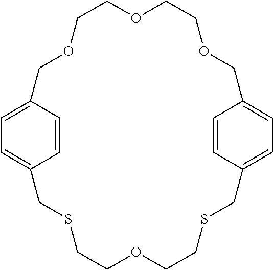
C1=CC2=CC=C1CSCCOCCSCC1=CC=C(COCCOCCOC2)C=C1
